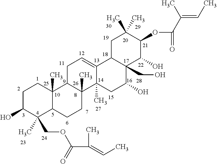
C1C(O)C(COC(C(C)=CC)=O)(C)C2C(C)(C1)C1C(C)(CC2)C2(C)C(=CC1)C1C(CO)(C(O)C2)C(O)C(OC(=O)C(C)=CC)C(C)(C)C1
